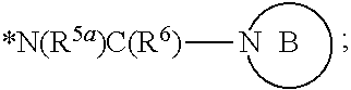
B.[*N(R5a)C(R6)]N
